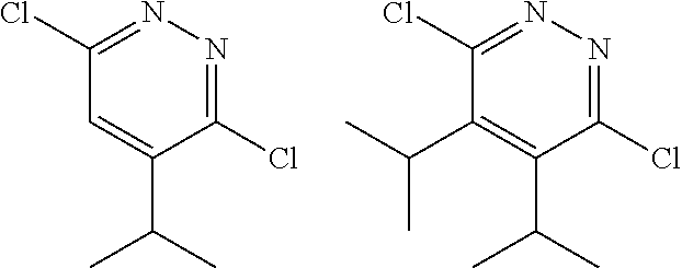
C1(C(C)C)=C(C(C)C)C(Cl)=NN=C1Cl.C1=C(C(C)C)C(Cl)=NN=C1Cl
